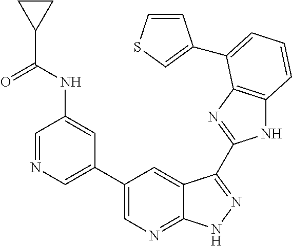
N1C2=C(N=C1C1=NNC3=NC=C(C4=CN=CC(NC(C5CC5)=O)=C4)C=C31)C(C1=CSC=C1)=CC=C2
